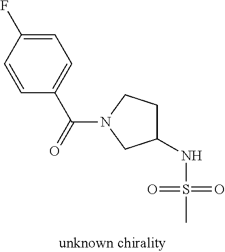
N(S(C)(=O)=O)C1CCN(C(=O)C2=CC=C(F)C=C2)C1
